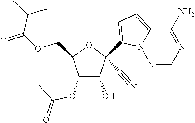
O(CC1C(OC(C)=O)C(O)C(C#N)(C2=CC=C3N2N=CN=C3N)O1)C(=O)C(C)C
